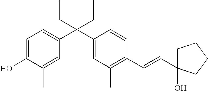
C1=C(O)C(C)=CC(C(C2=CC(C)=C(C=CC3(O)CCCC3)C=C2)(CC)CC)=C1
